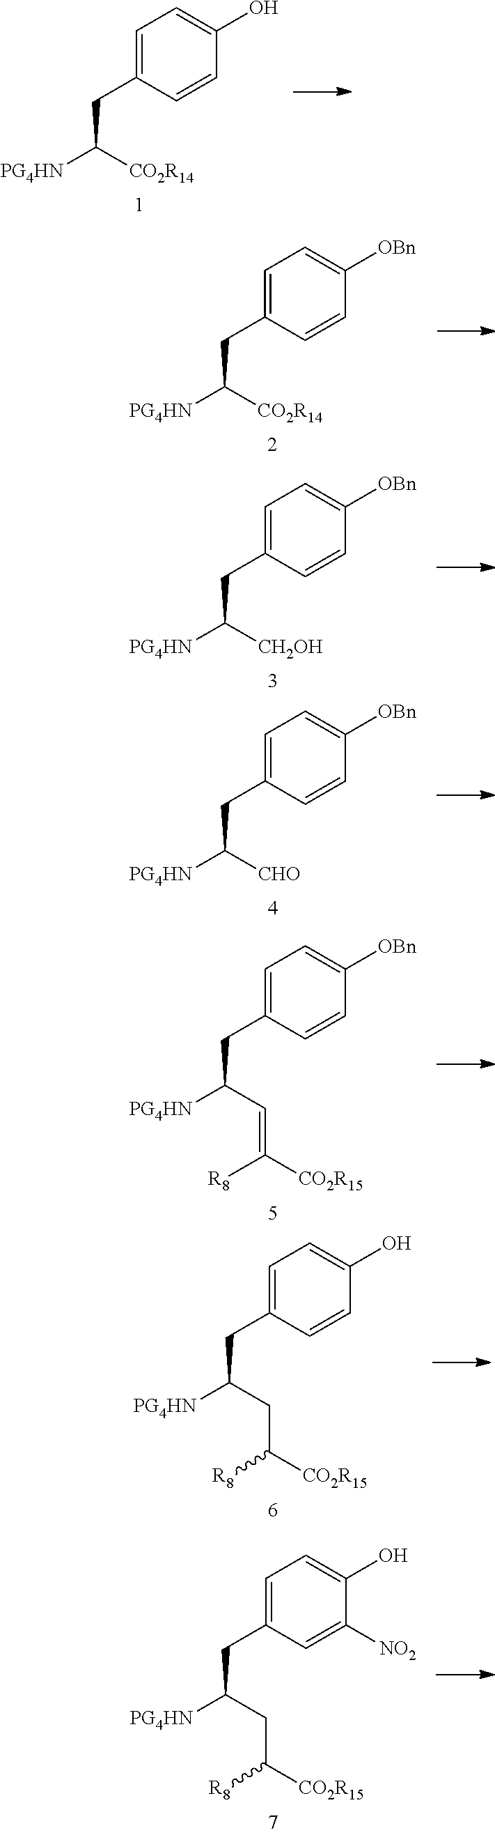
C1=CC(CC([CO2R14])[PG4HN])=CC=C1O.C1=CC(CC([CO2R14])[PG4HN])=CC=C1[OBn].C1=CC(CC([CH2OH])[PG4HN])=CC=C1[OBn].C1=CC(CC([CHO])[PG4HN])=CC=C1[OBn].C1=CC(CC(C=C([CO2R15])[R8])[PG4HN])=CC=C1[OBn].C1=CC(CC(CC([CO2R15])[R8])[PG4HN])=CC=C1O.C1([NO2])=CC(CC(CC([CO2R15])[R8])[PG4HN])=CC=C1O
